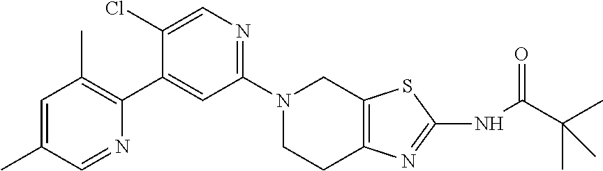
N1(C2=NC=C(Cl)C(C3=C(C)C=C(C)C=N3)=C2)CCC2=C(C1)SC(NC(C(C)(C)C)=O)=N2
